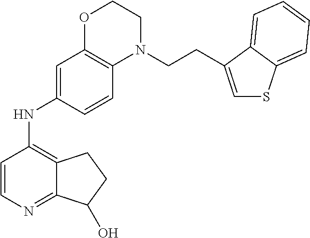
C1=CN=C2C(=C1NC1=CC3=C(C=C1)N(CCC1=CSC4=CC=CC=C41)CCO3)CCC2O
